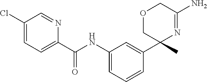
C1(C(NC2=CC=CC(C3(C)N=C(N)COC3)=C2)=O)=CC=C(Cl)C=N1
